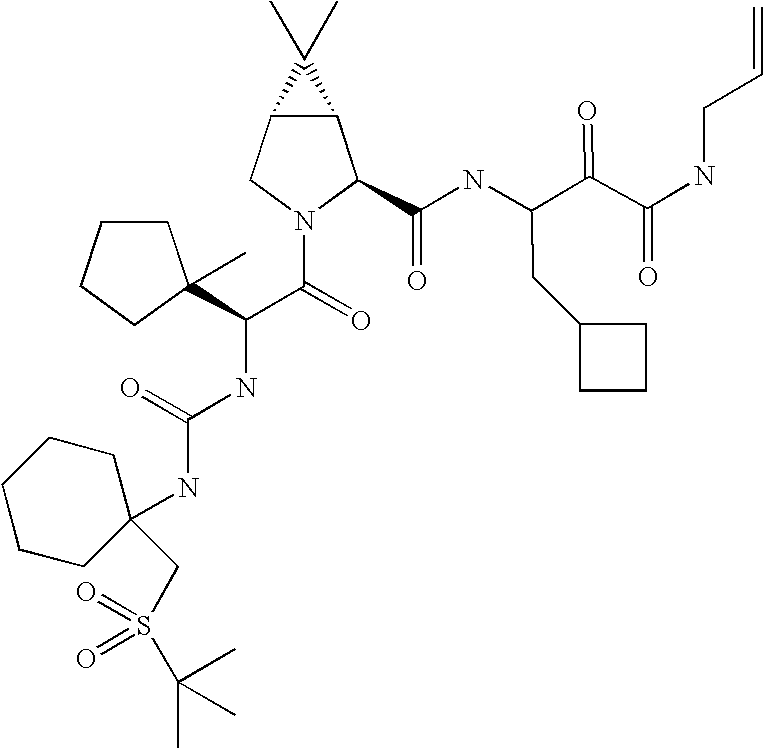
C12C(CN(C(=O)C(NC(NC3(CS(C(C)(C)C)(=O)=O)CCCCC3)=O)C3(C)CCCC3)C1C(NC(C(C(NCC=C)=O)=O)CC1CCC1)=O)C2(C)C
